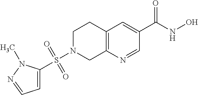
C12=C(N=CC(C(NO)=O)=C1)CN(S(=O)(=O)C1=CC=NN1C)CC2
